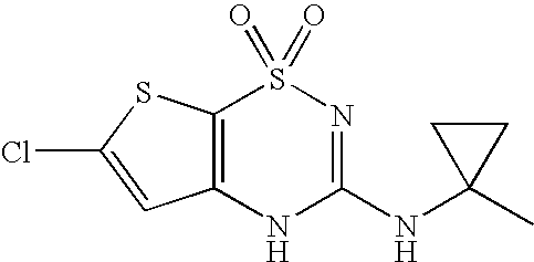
ClC1=CC2=C(S1)S(=O)(=O)N=C(NC1(C)CC1)N2
